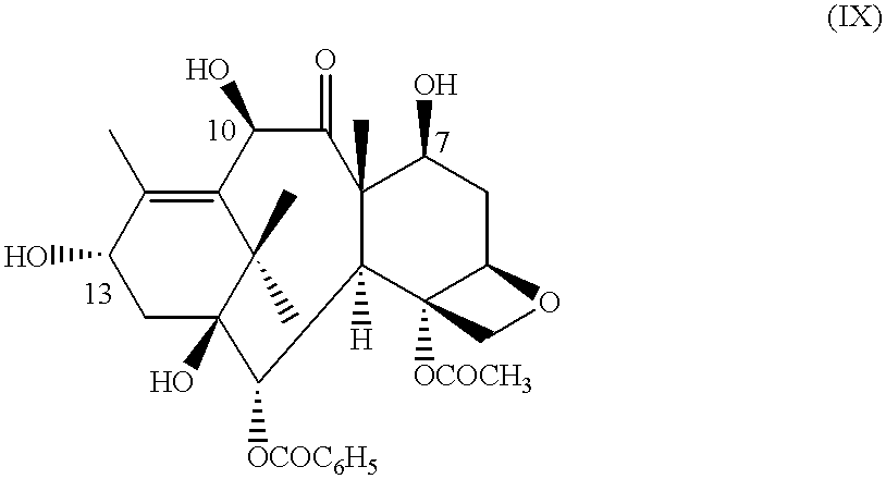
C1(O)CC2(O)C(C)(C)C(=C1C)C(O)C(=O)C1(C)C([H])(C3([OCOCH3])C(CC1O)OC3)C2[OCOC6H5]
